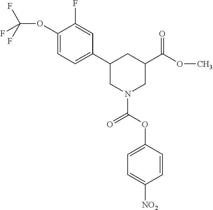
C1(C2CN(C(=O)OC3=CC=C([NO2])C=C3)CC(C(=O)OC)C2)=CC=C(OC(F)(F)F)C(F)=C1
